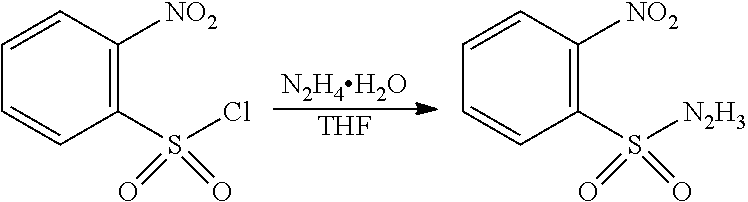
[N2H4H2O].[THF].C1=CC([NO2])=C(S(Cl)(=O)=O)C=C1.C1=CC([NO2])=C(S([N2H3])(=O)=O)C=C1
